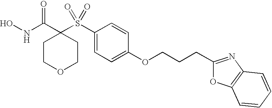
ONC(C1(S(C2=CC=C(OCCCC3=NC4=C(O3)C=CC=C4)C=C2)(=O)=O)CCOCC1)=O
